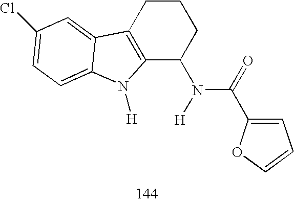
C12=C(CCCC1N(C(=O)C1=CC=CO1)[H])C1=CC(Cl)=CC=C1N2[H]
